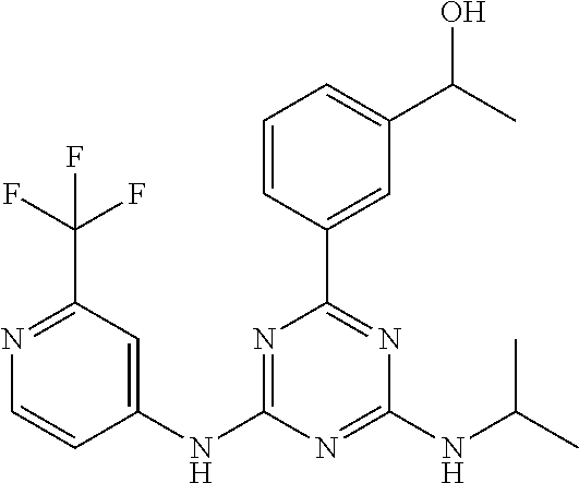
C1(NC2=NC(C3=CC(C(C)O)=CC=C3)=NC(NC(C)C)=N2)=CC(C(F)(F)F)=NC=C1
